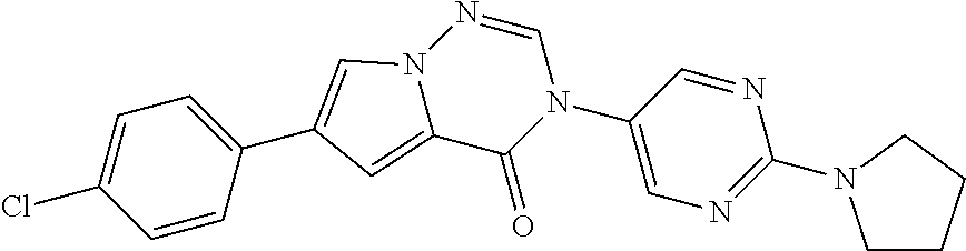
C1=C(Cl)C=CC(C2=CN3C(=C2)C(=O)N(C2=CN=C(N4CCCC4)N=C2)C=N3)=C1
